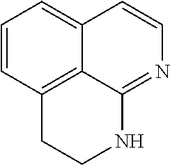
C1=CC2=C3C(=C1)C=CN=C3NCC2
